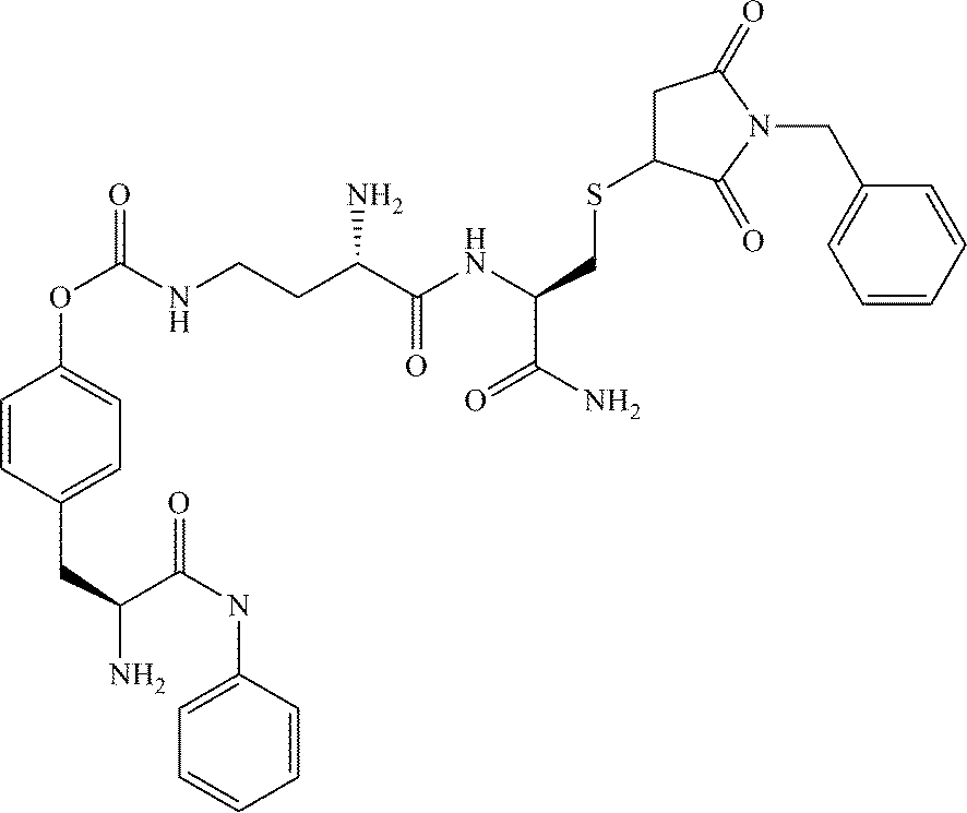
N(C(C(CCNC(OC1=CC=C(CC(N)C(NC2=CC=CC=C2)=O)C=C1)=O)N)=O)C(CSC1CC(=O)N(CC2=CC=CC=C2)C1=O)C(N)=O
